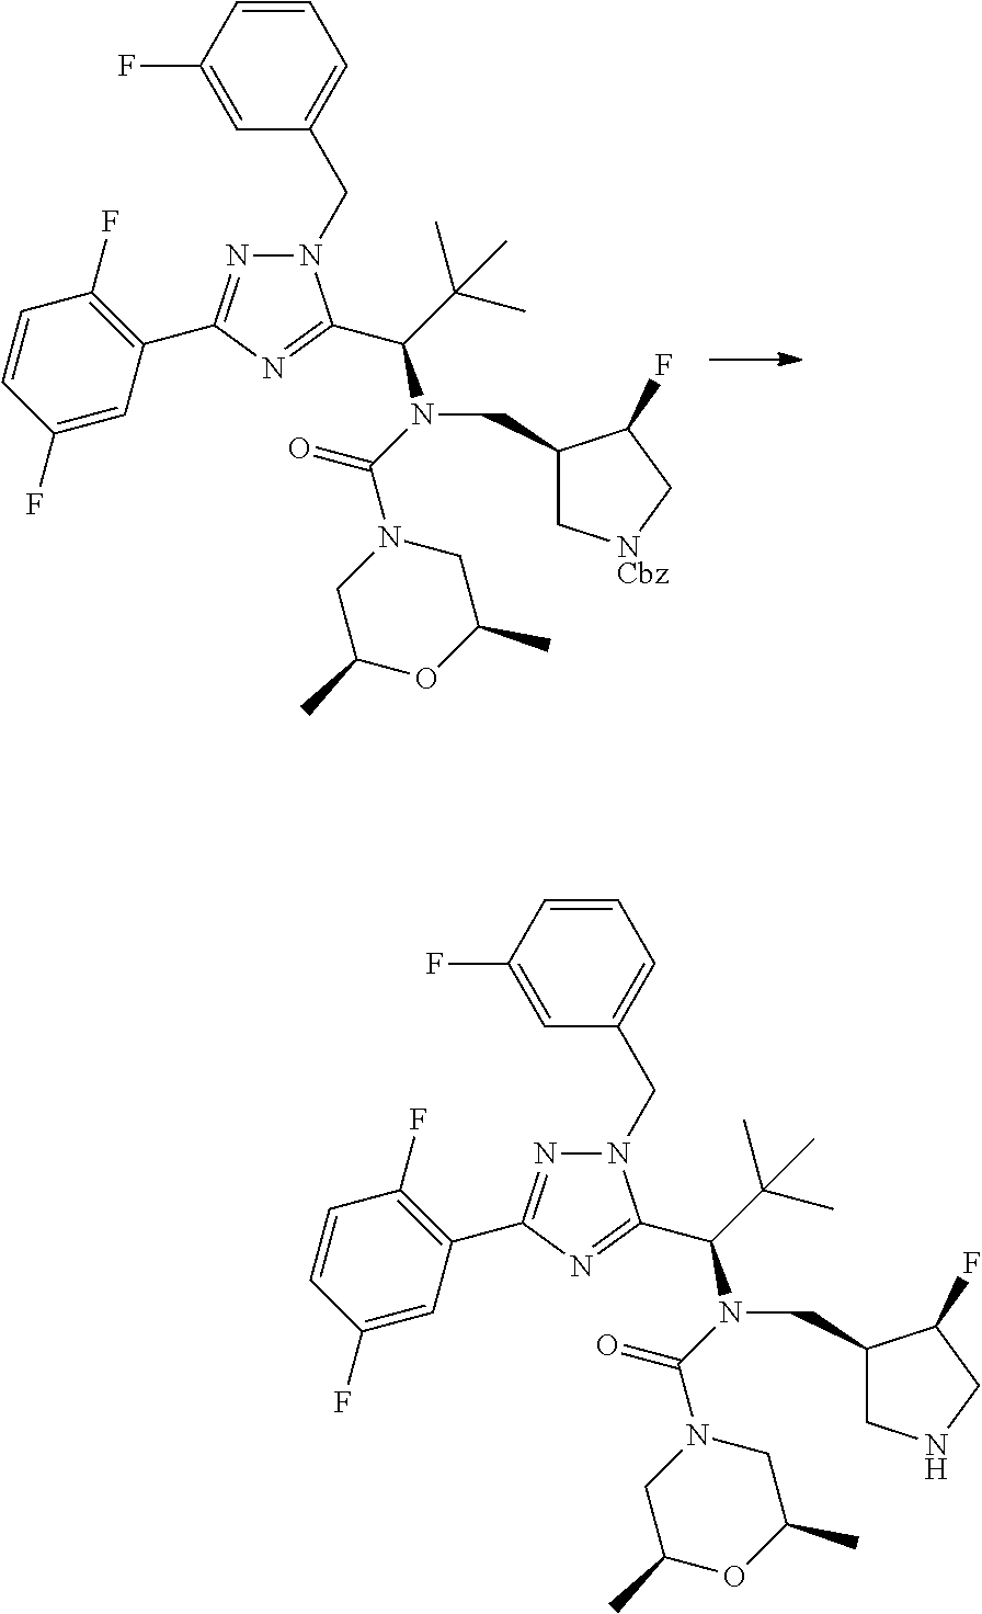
C1=CC(F)=CC(CN2N=C(C3=C(F)C=CC(F)=C3)N=C2C(C(C)(C)C)N(C(N2CC(C)OC(C)C2)=O)CC2C[NCbz]CC2F)=C1.C1=CC(F)=CC(CN2N=C(C3=C(F)C=CC(F)=C3)N=C2C(C(C)(C)C)N(C(N2CC(C)OC(C)C2)=O)CC2CNCC2F)=C1
